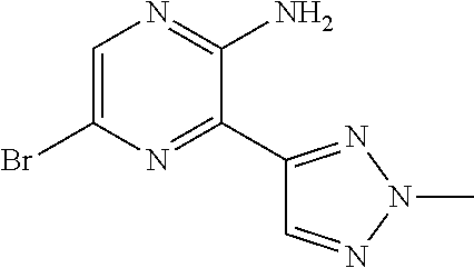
C1(Br)=CN=C(N)C(C2=NN(C)N=C2)=N1
